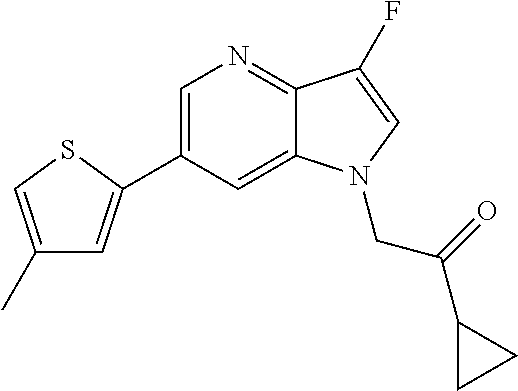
C1=C(C2=CC(C)=CS2)C=C2C(=N1)C(F)=CN2CC(=O)C1CC1
